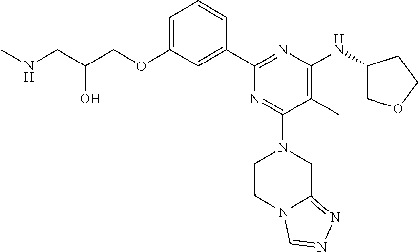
C1=C(OCC(CNC)O)C=C(C2=NC(NC3COCC3)=C(C)C(N3CCN4C(=NN=C4)C3)=N2)C=C1
